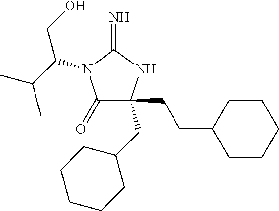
C1(=O)C(CCC2CCCCC2)(CC2CCCCC2)NC(=N)N1C(C(C)C)CO
